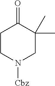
O=C1C(C)(C)CN([Cbz])CC1
